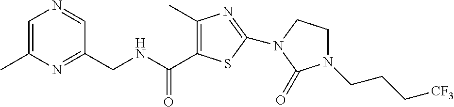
C1=C(C)N=C(CNC(=O)C2=C(C)N=C(N3CCN(CCC[CF3])C3=O)S2)C=N1
